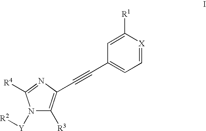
C(#CC1=CC=[X]C([R1])=C1)C1=C([R3])N([Y][R2])C([R4])=N1
